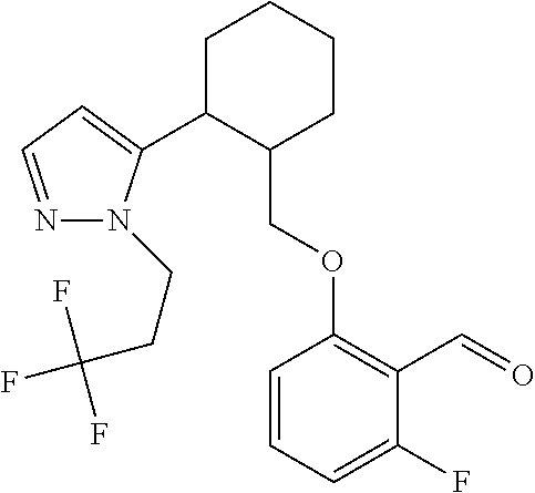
C1C(C2=CC=NN2CCC(F)(F)F)C(COC2=C(C=O)C(F)=CC=C2)CCC1
